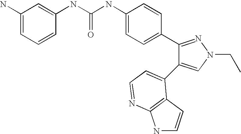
C(NC1=CC=C(C2=NN(CC)C=C2C2=CC=NC3=C2C=CN3)C=C1)(=O)NC1=CC(N)=CC=C1
